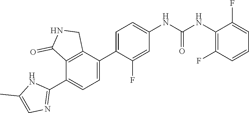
C1=C(C2=CC=C(NC(NC3=C(F)C=CC=C3F)=O)C=C2F)C2=C(C(C3=NC=C(C)N3)=C1)C(=O)NC2
